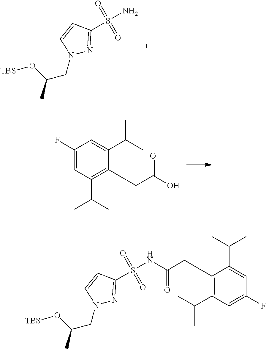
N1(CC(C)O[TBS])N=C(S(N)(=O)=O)C=C1.C1(CC(O)=O)=C(C(C)C)C=C(F)C=C1C(C)C.N1(CC(C)O[TBS])N=C(S(=O)(=O)NC(CC2=C(C(C)C)C=C(F)C=C2C(C)C)=O)C=C1
